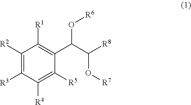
C1([R2])=C([R3])C([R4])=C([R5])C(C(C([R8])O[R7])O[R6])=C1[R1]
